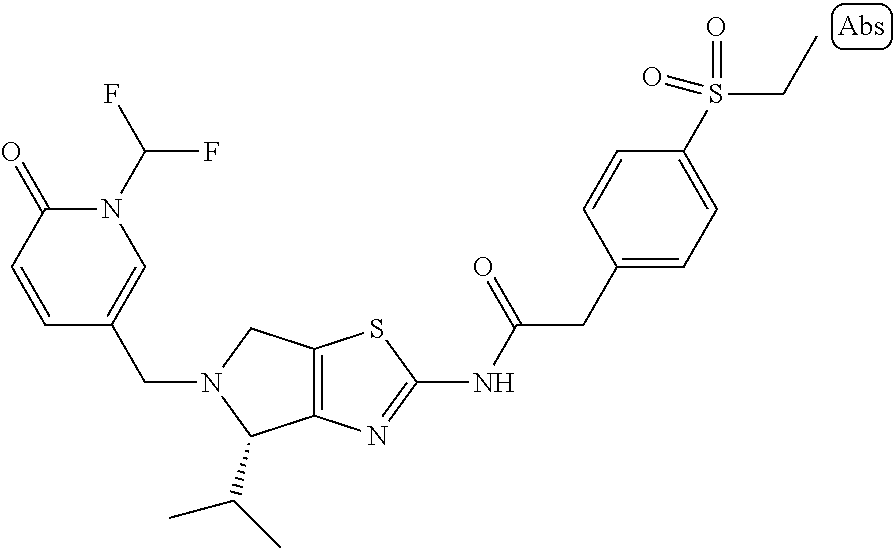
C1=CC(=O)N(C(F)F)C=C1CN1C(C(C)C)C2=C(C1)SC(NC(CC1=CC=C(S(CC)(=O)=O)C=C1)=O)=N2
